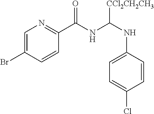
C1=C(Br)C=CC(C(NC([CCl2CH2CH3])NC2=CC=C(Cl)C=C2)=O)=N1
